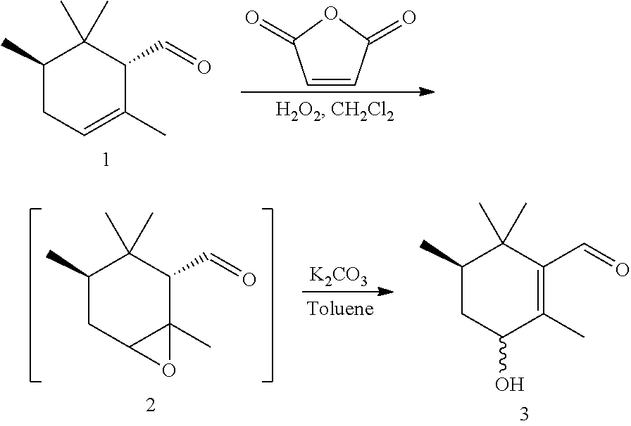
C1(C)CC=C(C)C(C=O)C1(C)C.C1=CC(=O)OC1=O.C1(C)CC2C(C)(C(C=O)C1(C)C)O2.[K2CO3].C1(C)CC(O)C(C)=C(C=O)C1(C)C
